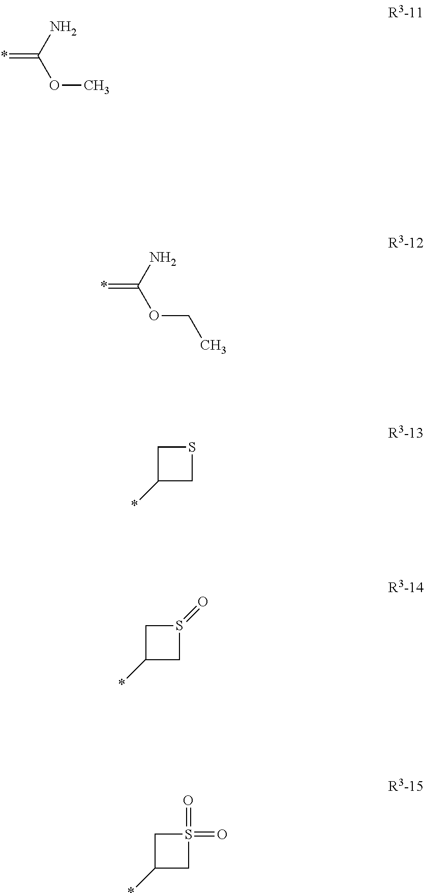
*=C(N)OCC.C1(*)CSC1.C1(*)CS(=O)C1.C1(*)CS(=O)(=O)C1.*=C(N)OC
